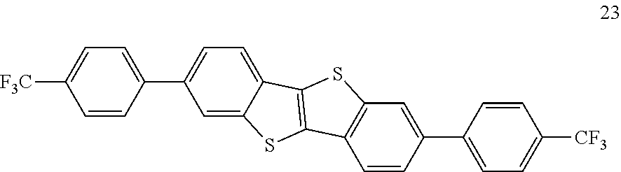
C1=C2C(=CC=C1C1=CC=C([F3C])C=C1)C1=C(C3=C(C=C(C4=CC=C([CF3])C=C4)C=C3)S1)S2
